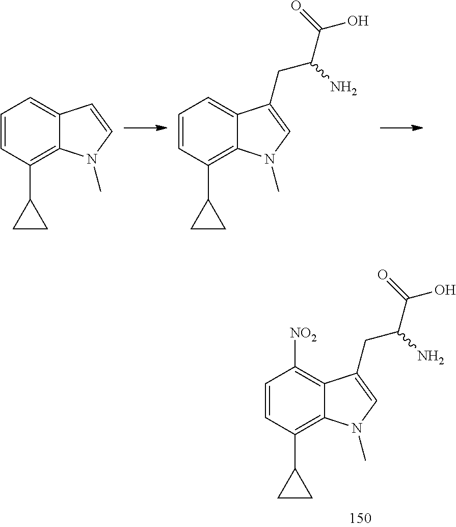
C1=CC(C2CC2)=C2C(=C1[NO2])C(CC(C(O)=O)N)=CN2C.C1=CC(C2CC2)=C2C(=C1)C=CN2C.C1=CC(C2CC2)=C2C(=C1)C(CC(C(O)=O)N)=CN2C
